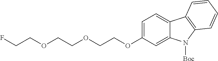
C1(OCCOCCOCCF)=CC=C2C(=C1)N([Boc])C1=C2C=CC=C1
